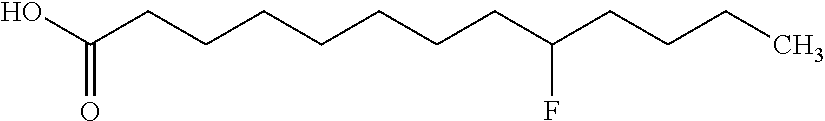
OC(CCCCCCCC(CCCC)F)=O
